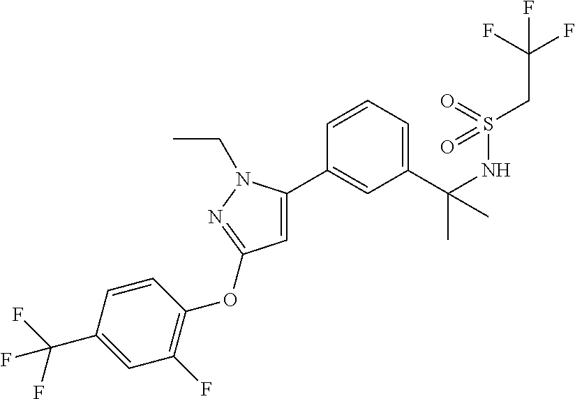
C1(C(NS(CC(F)(F)F)(=O)=O)(C)C)=CC=CC(C2=CC(OC3=C(F)C=C(C(F)(F)F)C=C3)=NN2CC)=C1
